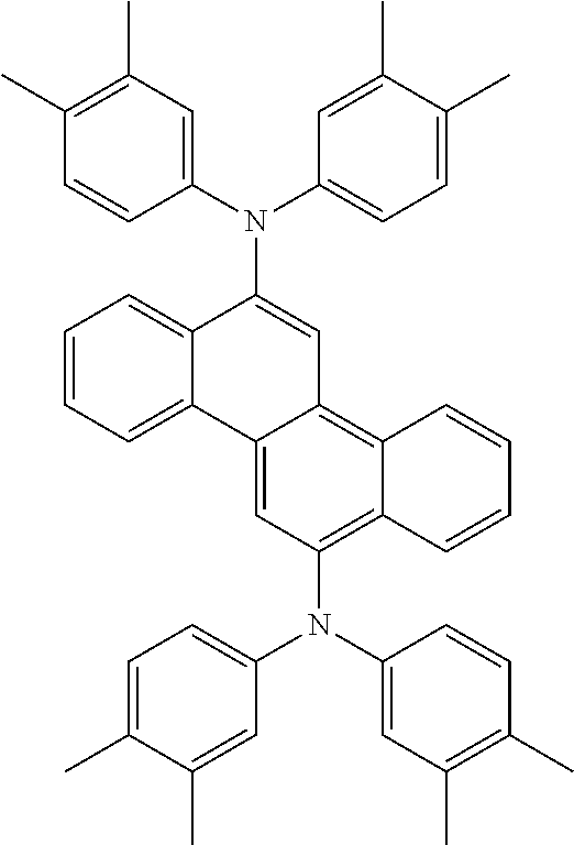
CC1=C(C)C=C(N(C2=CC3=C4C(=C(N(C5=CC=C(C)C(C)=C5)C5=CC(C)=C(C)C=C5)C=C3C3=CC=CC=C23)C=CC=C4)C2=CC=C(C)C(C)=C2)C=C1
